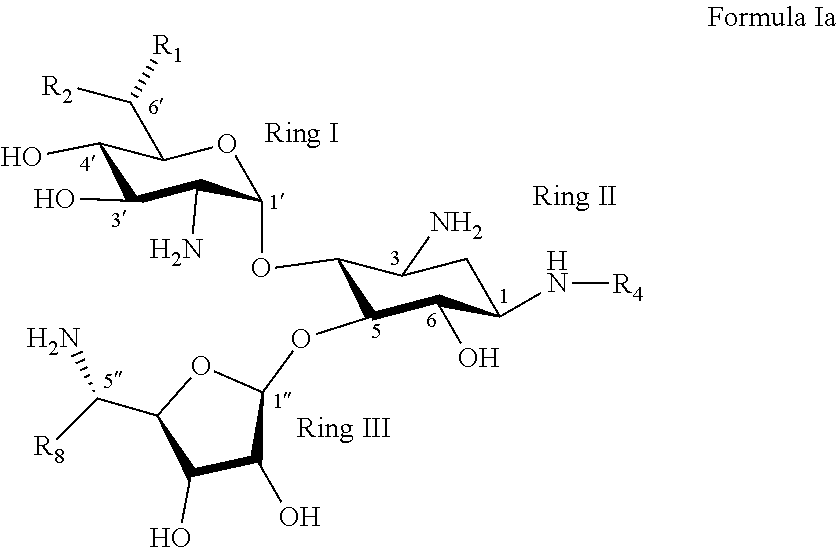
C1(O)C(O)C(N)C(OC2C(OC3OC(C([R8])N)C(O)C3O)C(O)C(N[R4])CC2N)OC1C([R1])[R2]
